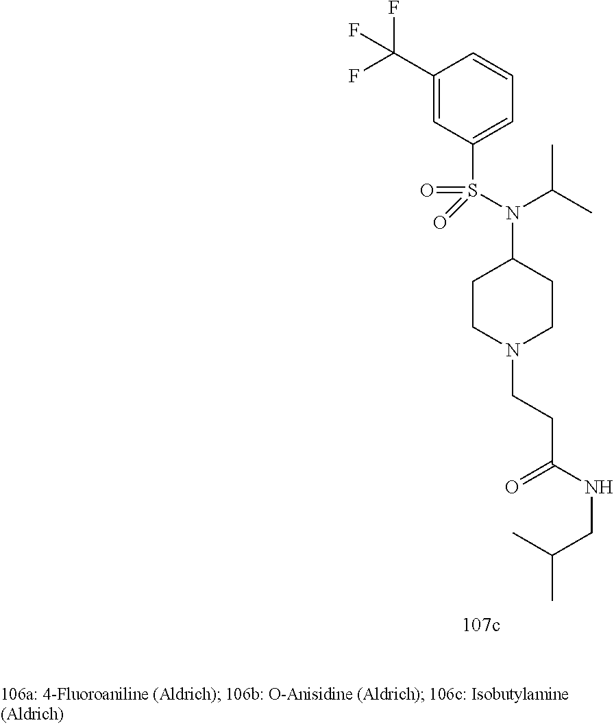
C1(C(F)(F)F)=CC(S(N(C(C)C)C2CCN(CCC(NCC(C)C)=O)CC2)(=O)=O)=CC=C1
